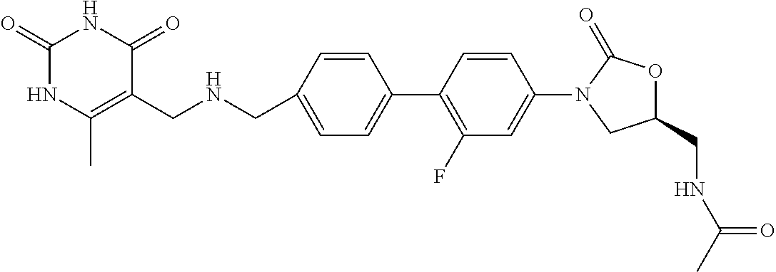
C1(CNCC2=C(C)NC(=O)NC2=O)=CC=C(C2=C(F)C=C(N3CC(CNC(C)=O)OC3=O)C=C2)C=C1
